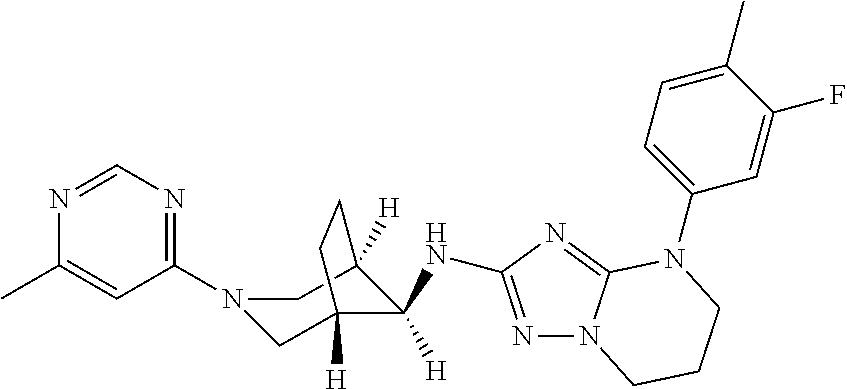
C1(N2CC3([H])C([H])(NC4=NN5C(=N4)N(C4=CC=C(C)C(F)=C4)CCC5)C([H])(C2)CC3)=NC=NC(C)=C1
